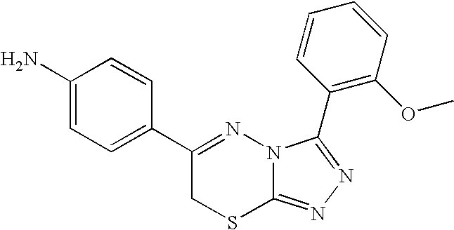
C1=C(N)C=CC(C2=NN3C(=NN=C3C3=C(OC)C=CC=C3)SC2)=C1
